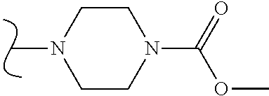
CN1CCN(C(=O)OC)CC1
